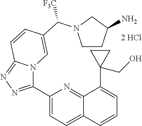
C1(C2=NN=C3N2C=C(C(N2CCC(N)C2)[F3C])C=C3)=CC=C2C(=N1)C(C1(CO)CC1)=CC=C2
